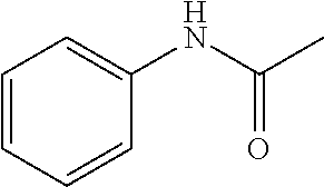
C(C)(=O)NC1=CC=CC=C1
